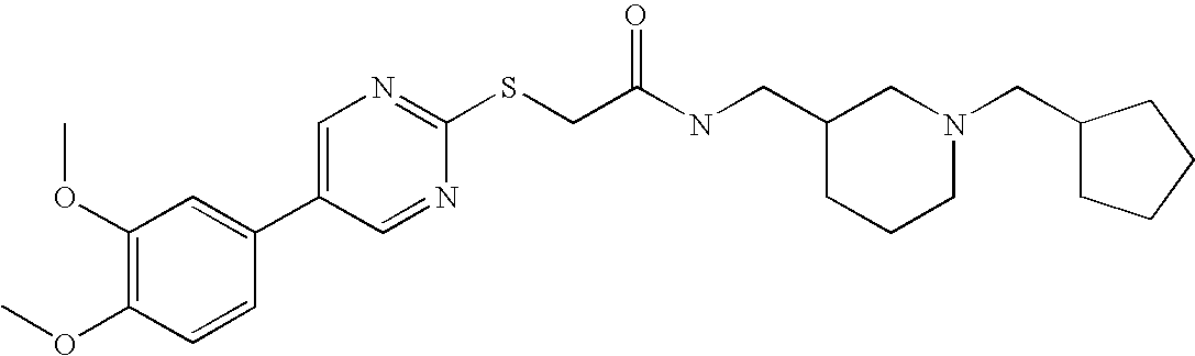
C1(OC)=C(OC)C=CC(C2=CN=C(SCC(NCC3CCCN(CC4CCCC4)C3)=O)N=C2)=C1
